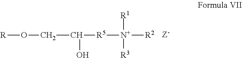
[R5]([N+]([R2])([R1])[R3])C(CO[R])O
